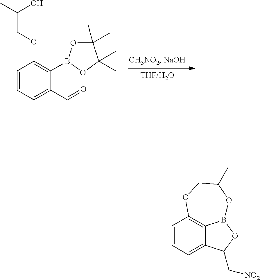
C1=CC=C(C=O)C(B2OC(C)(C)C(C)(C)O2)=C1OCC(C)O.C1=CC=C2C3=C1OCC(C)OB3OC2C[NO2]
